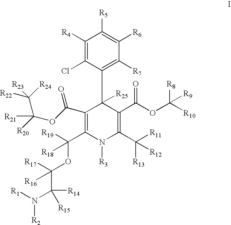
C1(C([R19])(OC(C([R14])(N([R1])[R2])[R15])([R17])[R16])[R18])=C(C(OC(C([R24])([R22])[R23])([R20])[R21])=O)C(C2=C([R7])C([R6])=C([R5])C([R4])=C2Cl)([R25])C(C(OC([R10])([R8])[R9])=O)=C(C([R11])([R13])[R12])N1[R3]
